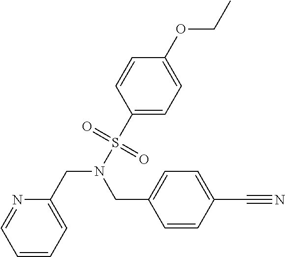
C1=CC=C(CN(S(=O)(=O)C2=CC=C(OCC)C=C2)CC2=CC=C(C#N)C=C2)N=C1
